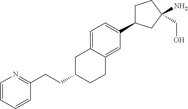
C1C(C2=CC=C3C(=C2)CCC(CCC2=NC=CC=C2)C3)CC(N)(CO)C1
